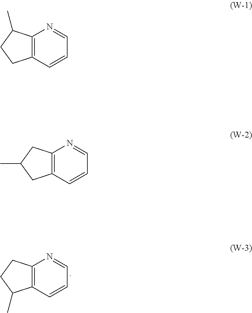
C12=C(C=CC=N1)C(C)CC2.C12=C(C=CC=N1)CCC2C.C12=C(C=CC=N1)CC(C)C2
